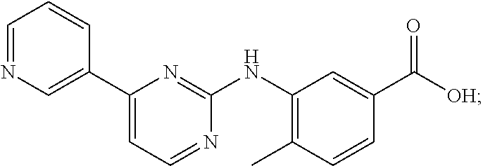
C1=NC=C(C2=CC=NC(NC3=C(C)C=CC(C([OH])=O)=C3)=N2)C=C1
